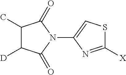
C1(C)C([D])C(=O)N(C2=CSC([X])=N2)C1=O
